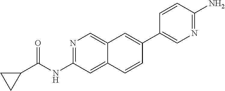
N1=C(NC(=O)C2CC2)C=C2C(=C1)C=C(C1=CN=C(N)C=C1)C=C2
